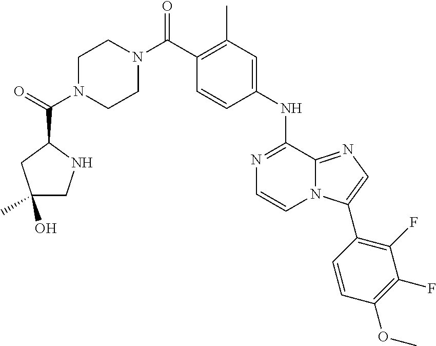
C1(C)=C(C(N2CCN(C(C3CC(C)(O)CN3)=O)CC2)=O)C=CC(NC2=NC=CN3C2=NC=C3C2=C(F)C(F)=C(OC)C=C2)=C1
